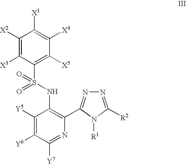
C1([Y5])=C([Y6])C([Y7])=NC(C2=NN=C([R2])N2[R1])=C1NS(C1=C([X5])C([X4])=C([X1])C([X2])=C1[X3])(=O)=O
